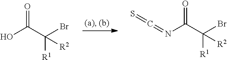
OC(C(Br)([R1])[R2])=O.N(C(C(Br)([R1])[R2])=O)=C=S
